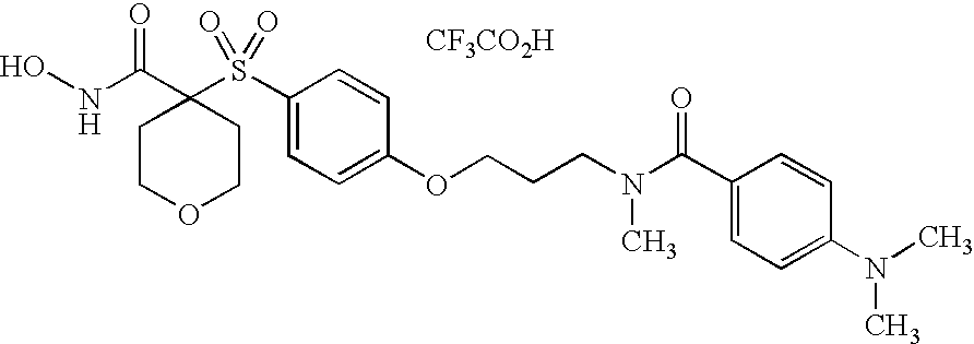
[CF3CO2H].N(C(=O)C1(S(=O)(=O)C2=CC=C(OCCCN(C(=O)C3=CC=C(N(C)C)C=C3)C)C=C2)CCOCC1)O
